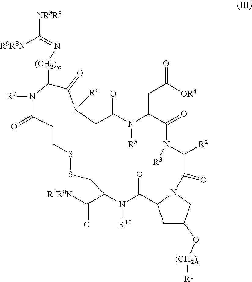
C1C(O[(CH2)n][R1])CN2C1C(=O)N([R10])C(C([R9R8N])=O)CSSCCC(=O)N([R7])C([(CH2)m]N=C([NR8R9])[R9R8N])C(=O)N([R6])CC(=O)N([R5])C(CC(=O)[OR4])C(=O)N([R3])C([R2])C2=O
